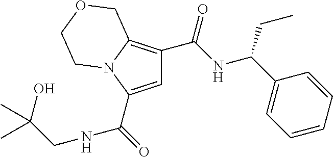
C1=C(C(=O)[NH]CC(C)(O)C)N2C(=C1C(NC(C1=CC=CC=C1)CC)=O)COCC2
